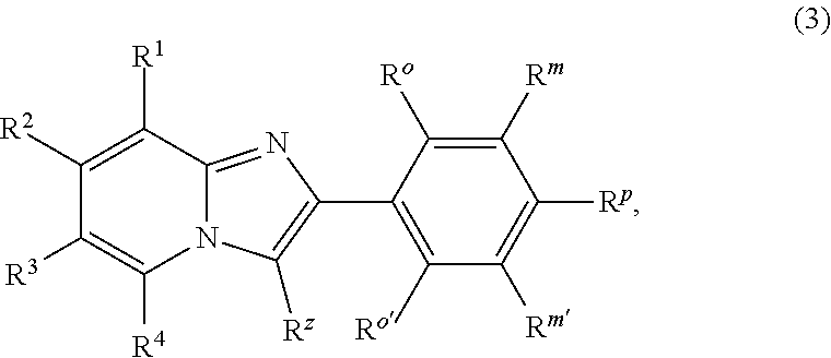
C1([R2])=C([R1])C2=NC(C3=C([Ro])C([Rm])=C([Rp])C([Rm])=C3[Ro])=C([Rz])N2C([R4])=C1[R3]
